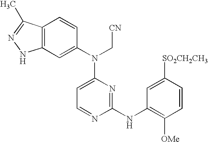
C12=C(C=C(N(C3=CC=NC(NC4=C([OMe])C=CC([SO2CH2CH3])=C4)=N3)C[CN])C=C1)NN=C2C
